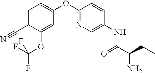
C1=C(C#N)C(OC(F)(F)F)=CC(OC2=NC=C(NC(C(CC)N)=O)C=C2)=C1
